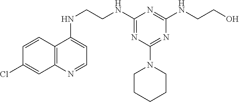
C12=C(N=CC=C1NCCNC1=NC(N3CCCCC3)=NC(NCCO)=N1)C=C(Cl)C=C2
